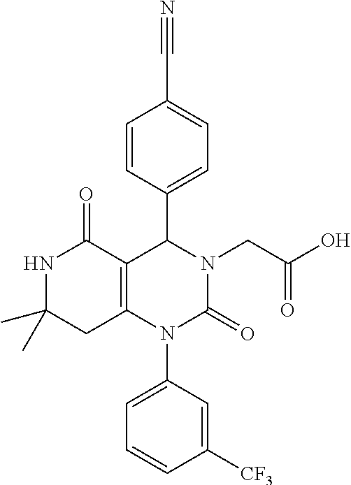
N1C(C)(C)CC2=C(C1=O)C(C1=CC=C(C#N)C=C1)N(CC(O)=O)C(=O)N2C1=CC=CC([CF3])=C1
